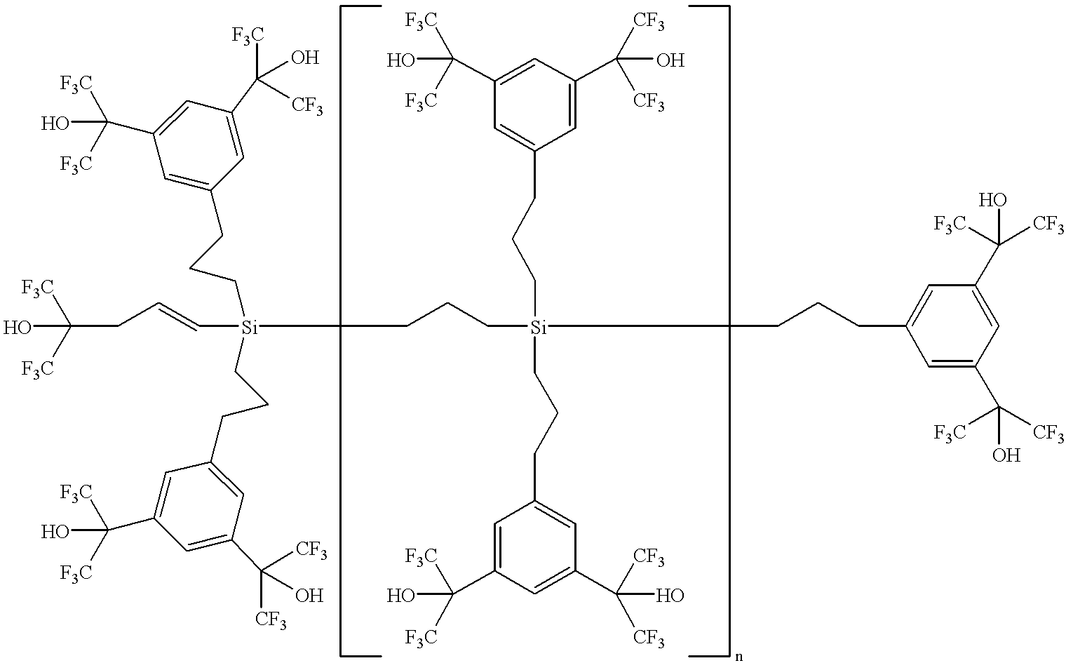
OC([F3C])([F3C])CC=C[Si](CCCC1=CC(C([CF3])(O)[CF3])=CC(C(O)([F3C])[F3C])=C1)(CCC[Si](CCCC1=CC(C(O)([CF3])[CF3])=CC(C(O)([F3C])[F3C])=C1)(CCCC1=CC(C(O)([F3C])[F3C])=CC(C(O)([CF3])[CF3])=C1)CCCC1=CC(C([F3C])(O)[CF3])=CC(C(O)([CF3])[F3C])=C1)CCCC1=CC(C(O)([F3C])[F3C])=CC(C(O)([F3C])[CF3])=C1
